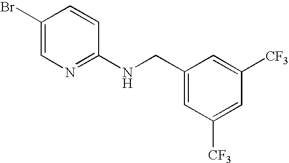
C1(Br)=CN=C(NCC2=CC([CF3])=CC([CF3])=C2)C=C1
